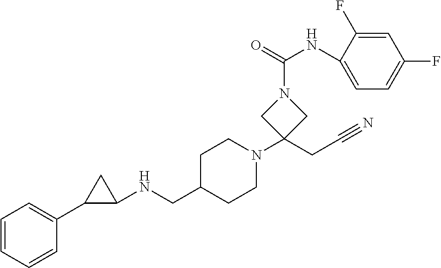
C1=CC=CC(C2C(NCC3CCN(C4(CC#N)CN(C(=O)NC5=CC=C(F)C=C5F)C4)CC3)C2)=C1
